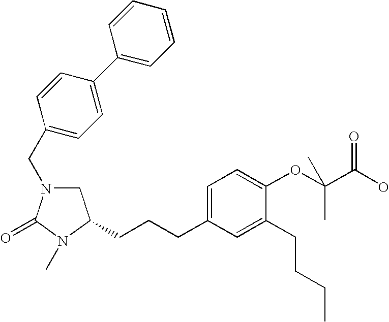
C1N(CC2=CC=C(C3=CC=CC=C3)C=C2)C(=O)N(C)C1CCCC1=CC=C(OC(C(O)=O)(C)C)C(CCCC)=C1
